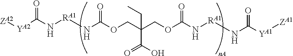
[ZA2][YA2]C(N[RA1]NC(OCC(COC(N[RA1]NC([YA1][ZA1])=O)=O)(C(O)=O)CC)=O)=O
